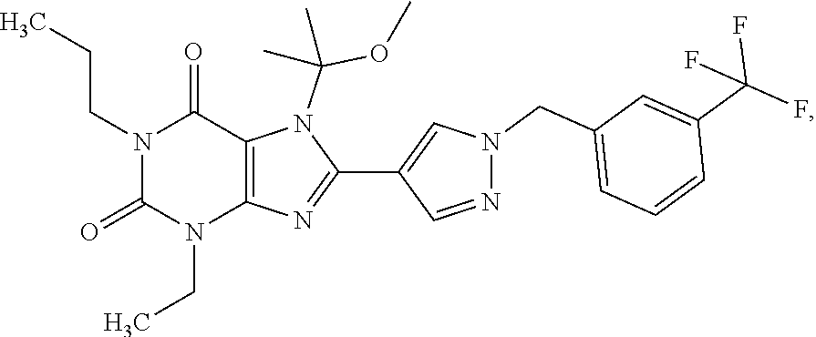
N1(CCC)C(=O)N(CC)C2=C(C1=O)N(C(OC)(C)C)C(C1=CN(CC3=CC=CC(C(F)(F)F)=C3)N=C1)=N2
